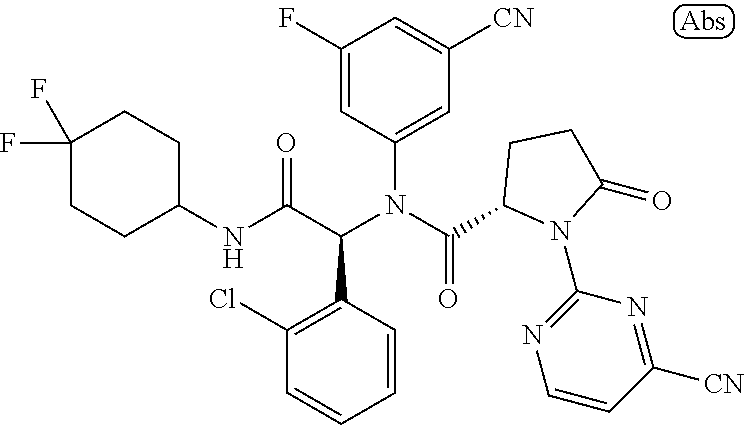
C1(NC(C(C2=C(Cl)C=CC=C2)N(C(=O)C2N(C3=NC=CC([CN])=N3)C(=O)CC2)C2=CC([CN])=CC(F)=C2)=O)CCC(F)(F)CC1
